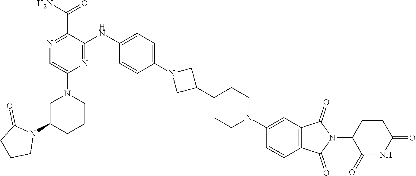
C1(N2CC(N3C(=O)CCC3)CCC2)=CN=C(C(=O)N)C(NC2=CC=C(N3CC(C4CCN(C5=CC6=C(C=C5)C(=O)N(C5CCC(=O)NC5=O)C6=O)CC4)C3)C=C2)=N1
